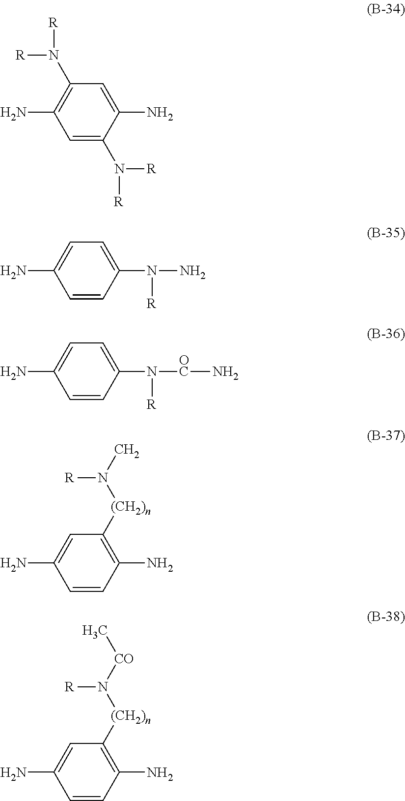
C1=C(N([R])[R])C(N)=CC(N([R])[R])=C1N.C1=CC(N(N)[R])=CC=C1N.C1=CC(N([OC]N)[R])=CC=C1N.C1=CC(N)=C([(CH2)n]N([R])C)C=C1N.C1=CC(N)=C([(CH2)n]N([R])[CO]C)C=C1N
